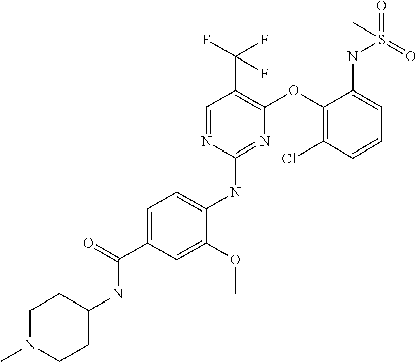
C1=C(C(=O)NC2CCN(C)CC2)C=C(OC)C(NC2=NC(OC3=C(Cl)C=CC=C3NS(=O)(=O)C)=C(C(F)(F)F)C=N2)=C1
